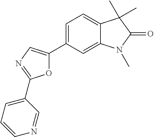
C12=CC(C3=CN=C(C4=CC=CN=C4)O3)=CC=C1C(C)(C)C(=O)N2C
